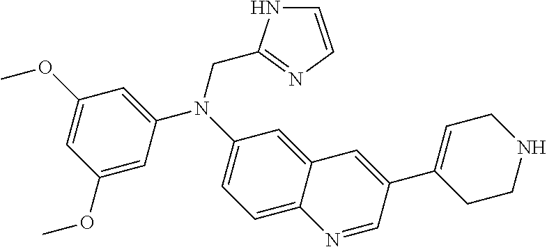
C1=C2C(=CC(N(CC3=NC=CN3)C3=CC(OC)=CC(OC)=C3)=C1)C=C(C1=CCNCC1)C=N2
